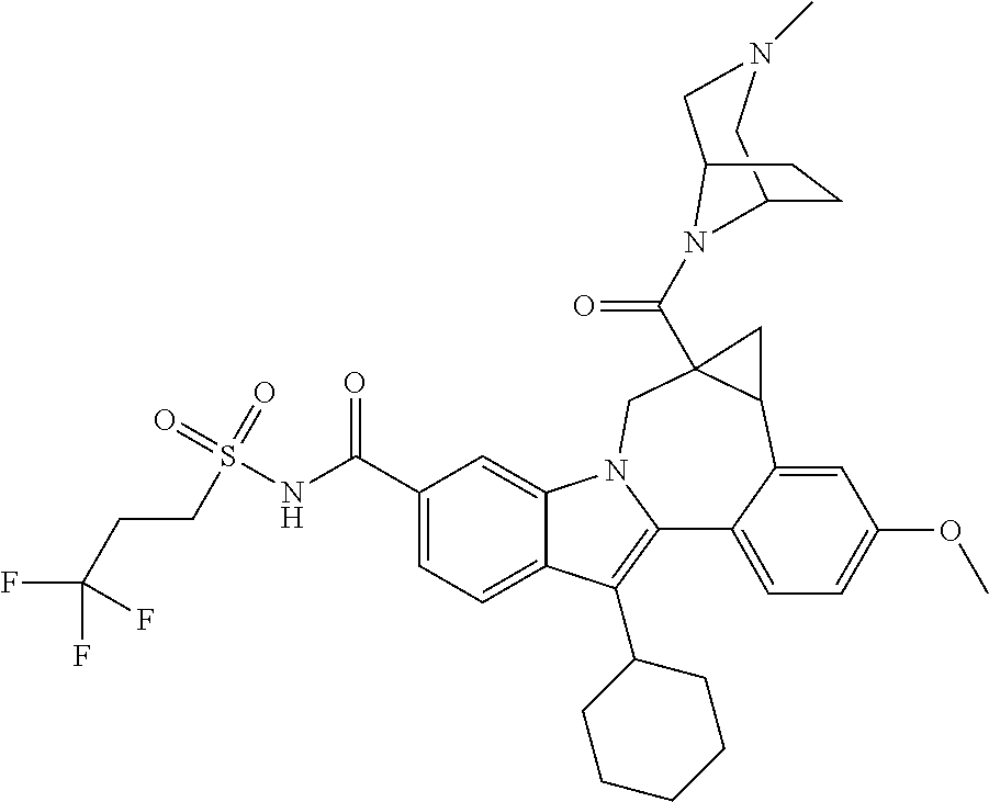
C1(C(NS(=O)(=O)CCC(F)(F)F)=O)=CC=C2C(=C1)N1C(=C2C2CCCCC2)C2=CC=C(OC)C=C2C2C(C(N3C4CCC3CN(C)C4)=O)(C1)C2
